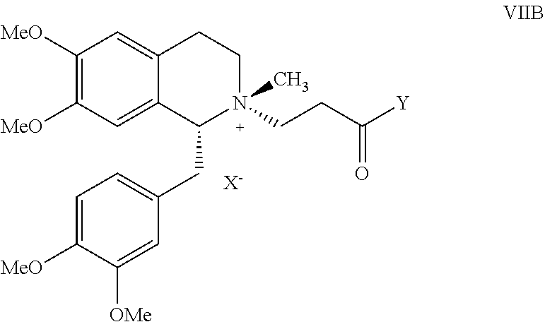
C1([MeO])=C([MeO])C=C2C(=C1)CCN(CCC(=O)[Y])(C)C2CC1=CC=C([MeO])C([OMe])=C1.[X-]
